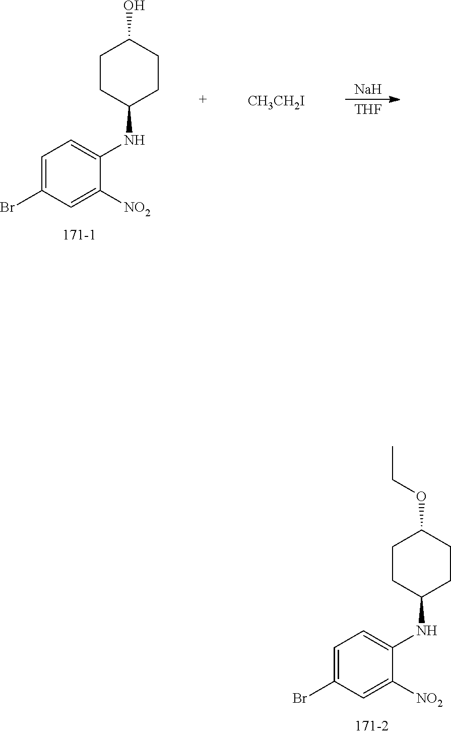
C1=C(Br)C=C([NO2])C(NC2CCC(OCC)CC2)=C1.[Na].[THF].C1=C(Br)C=C([NO2])C(NC2CCC(O)CC2)=C1.[CH3CH2I]
